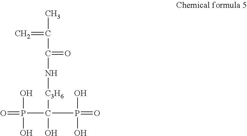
C(N[C3H6]C(P(=O)(O)O)(P(O)(O)=O)O)(=O)C(=C)C
